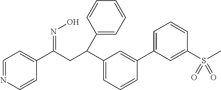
C1=NC=CC(C(CC(C2=CC=CC(C3=CC=CC(S(C)(=O)=O)=C3)=C2)C2=CC=CC=C2)=NO)=C1
